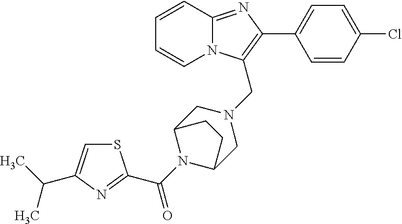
C1=CC2=NC(C3=CC=C(Cl)C=C3)=C(CN3CC4N(C(=O)C5=NC(C(C)C)=CS5)C(C3)CC4)N2C=C1
